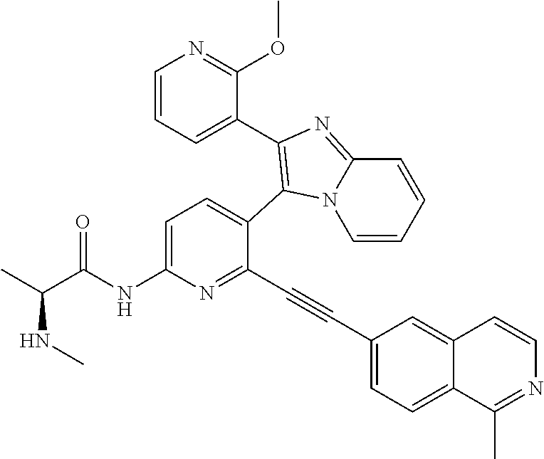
C1=C(NC(C(C)NC)=O)N=C(C#CC2=CC=C3C(=C2)C=CN=C3C)C(C2=C(C3=CC=CN=C3OC)N=C3C=CC=CN32)=C1
